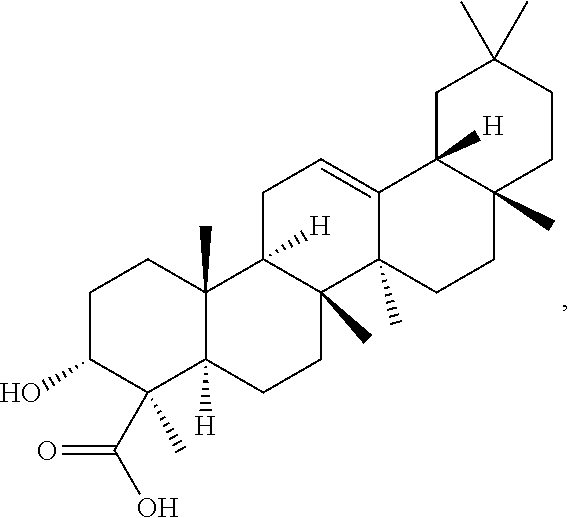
C1C2([H])C(C)(C3(C)C(=C1)C1([H])C(C)(CC3)CCC(C)(C)C1)CCC1([H])C2(C)CCC(O)C1(C(O)=O)C
